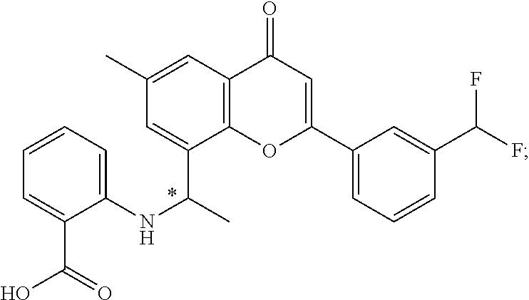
C1=CC=C(NC(C)C2=CC(C)=CC3=C2OC(C2=CC=CC(C(F)F)=C2)=CC3=O)C(C(O)=O)=C1
